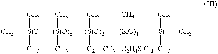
C[SiO]([(SiO)8]([(SiO)2]([(SiO)1]([Si](C)(C)C)(C)[C2H4SiCl3])(C)[C2H4CF3])(C)C)(C)C
